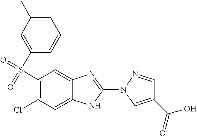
C1(S(=O)(=O)C2=CC(C)=CC=C2)=C(Cl)C=C2C(=C1)N=C(N1C=C(C(=O)O)C=N1)N2
